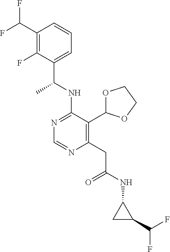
N1=C(NC(C)C2=CC=CC(C(F)F)=C2F)C(C2OCCO2)=C(CC(=O)NC2CC2C(F)F)N=C1
